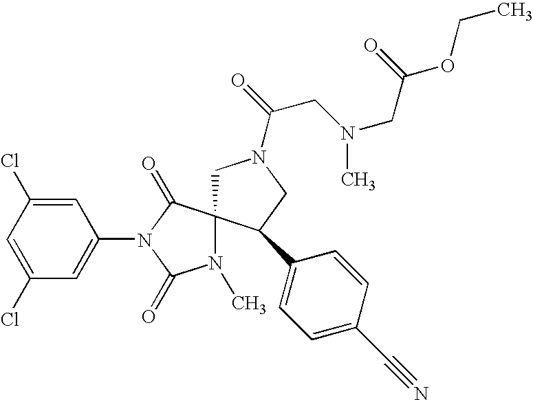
C1(Cl)=CC(Cl)=CC(N2C(=O)N(C)C3(C2=O)CN(C(=O)CN(CC(=O)OCC)C)CC3C2=CC=C(C#N)C=C2)=C1
